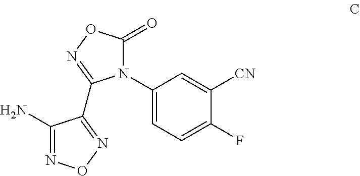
C1(N)=NON=C1C1=NOC(=O)N1C1=CC=C(F)C([CN])=C1
